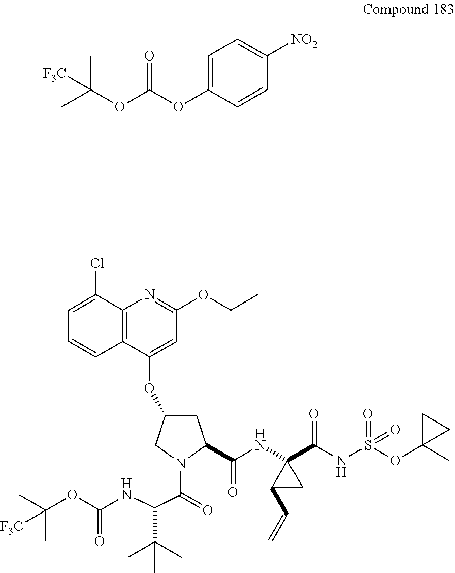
O(C(=O)OC1=CC=C([NO2])C=C1)C(C)(C)[F3C].C1=C(Cl)C2=C(C=C1)C(OC1CC(C(=O)NC3(C(NS(OC4(C)CC4)(=O)=O)=O)CC3C=C)N(C(C(NC(OC(C)([F3C])C)=O)C(C)(C)C)=O)C1)=CC(OCC)=N2
